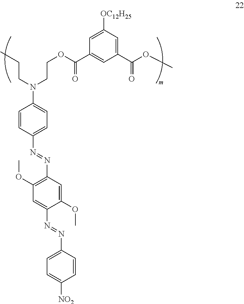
C1=C([NO2])C=CC(N=NC2=CC(OC)=C(N=NC3=CC=C(N(CCOC(C4=CC(C(OC)=O)=CC([OC12H25])=C4)=O)CCC)C=C3)C=C2OC)=C1
